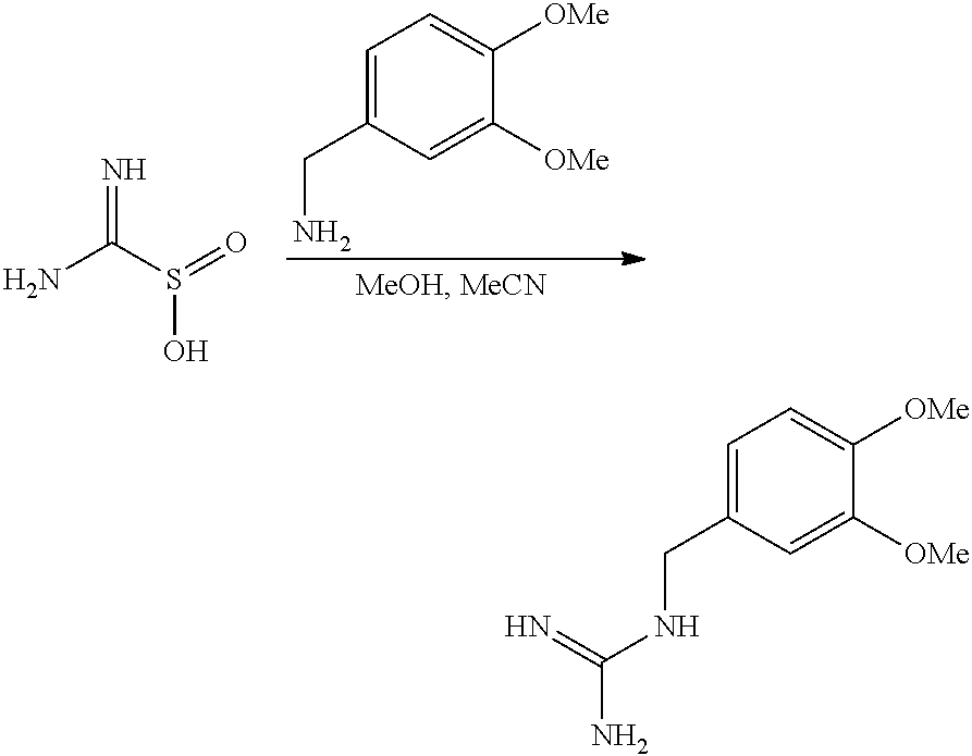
C1=C(CN)C=C([OMe])C([OMe])=C1.NC(S(=O)O)=N.C1=C(CNC(N)=N)C=C([OMe])C([OMe])=C1
